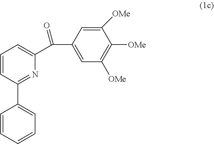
C1=CC(C2=CC=CC=C2)=NC(C(=O)C2=CC([OMe])=C([OMe])C([OMe])=C2)=C1
